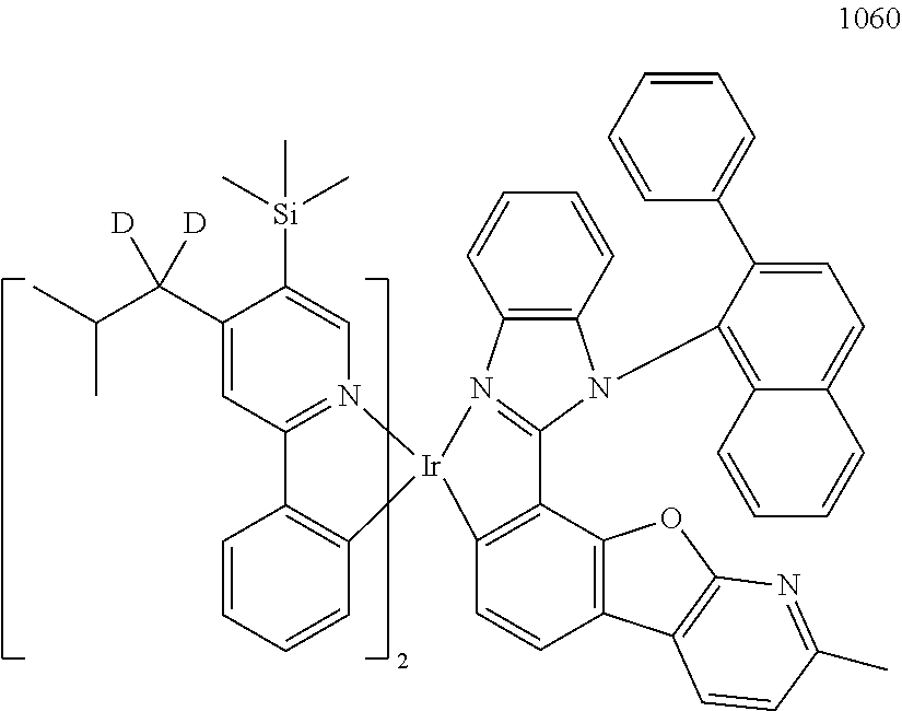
C1(C(C(C)C)([D])[D])=CC2=N(C=C1[Si](C)(C)C)[Ir]1(C3=C2C=CC=C3)N2=C(N(C3=C4C(=CC=C3C3=CC=CC=C3)C=CC=C4)C3=C2C=CC=C3)C2=C1C=CC1=C2OC2=C1C=CC(C)=N2
